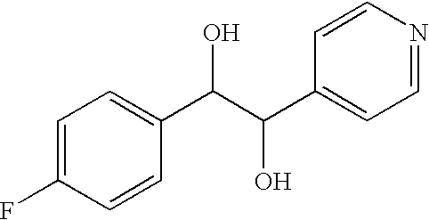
C1=C(F)C=CC(C(C(C2=CC=NC=C2)O)O)=C1
